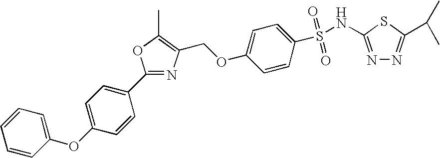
C(OC1=CC=C(S(=O)(=O)NC2=NN=C(C(C)C)S2)C=C1)C1=C(C)OC(C2=CC=C(OC3=CC=CC=C3)C=C2)=N1
